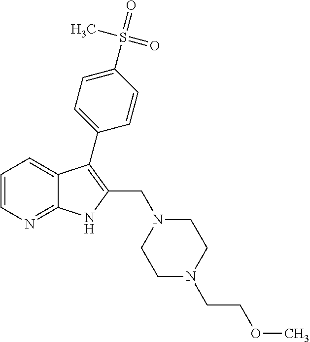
C1=CN=C2C(=C1)C(C1=CC=C(S(=O)(C)=O)C=C1)=C(CN1CCN(CCOC)CC1)N2
